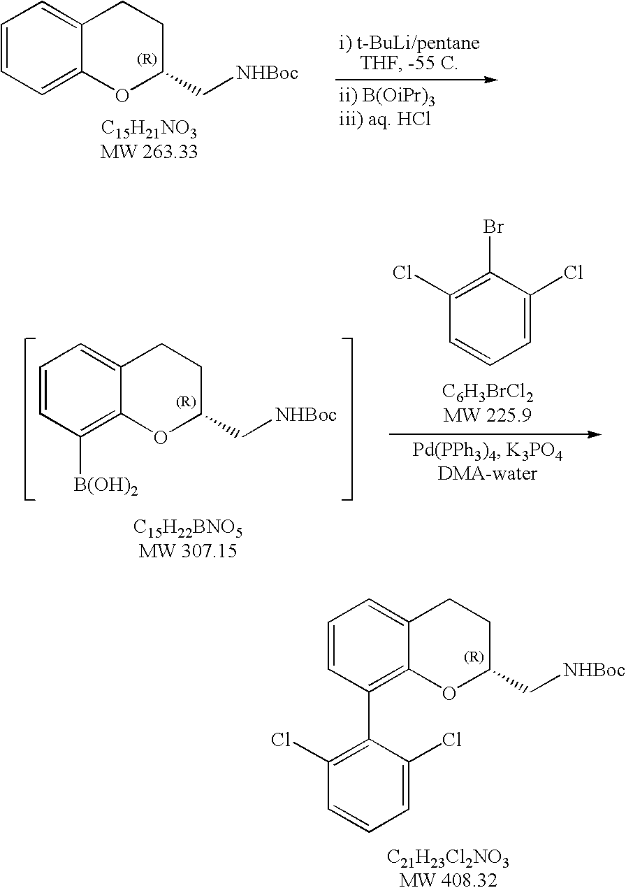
C1=CC(C2=C(Cl)C=CC=C2Cl)=C2C(=C1)CCC(C[NHBoc])O2.C1=CC=C2C(=C1)CCC(C[NHBoc])O2.C1=CC([B(OH)2])=C2C(=C1)CCC(C[NHBoc])O2.C1(Br)=C(Cl)C=CC=C1Cl
